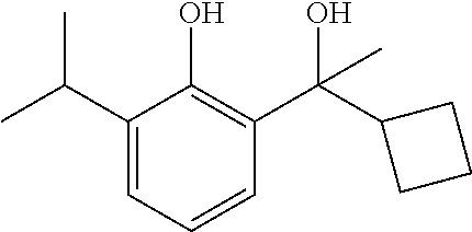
C1(C(C)C)=CC=CC(C(C2CCC2)(O)C)=C1O
